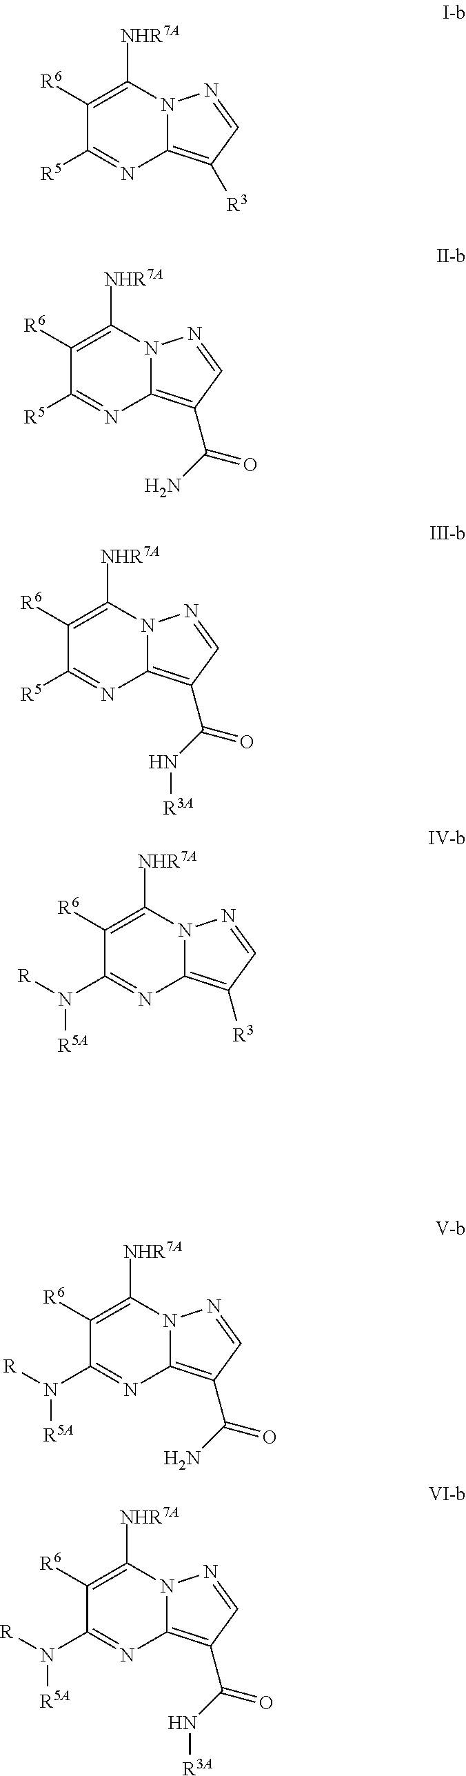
C1([R6])=C([NHR7A])N2C(=C([R3])C=N2)N=C1[R5].C1([R6])=C([NHR7A])N2C(=C(C(N)=O)C=N2)N=C1[R5].C1([R6])=C([NHR7A])N2C(=C(C(N[R3A])=O)C=N2)N=C1[R5].C1([R6])=C([NHR7A])N2C(=C(C(N)=O)C=N2)N=C1N([R])[R5A].C1([R6])=C([NHR7A])N2C(=C(C(N[R3A])=O)C=N2)N=C1N([R])[R5A].C1([R6])=C([NHR7A])N2C(=C([R3])C=N2)N=C1N([R])[R5A]
